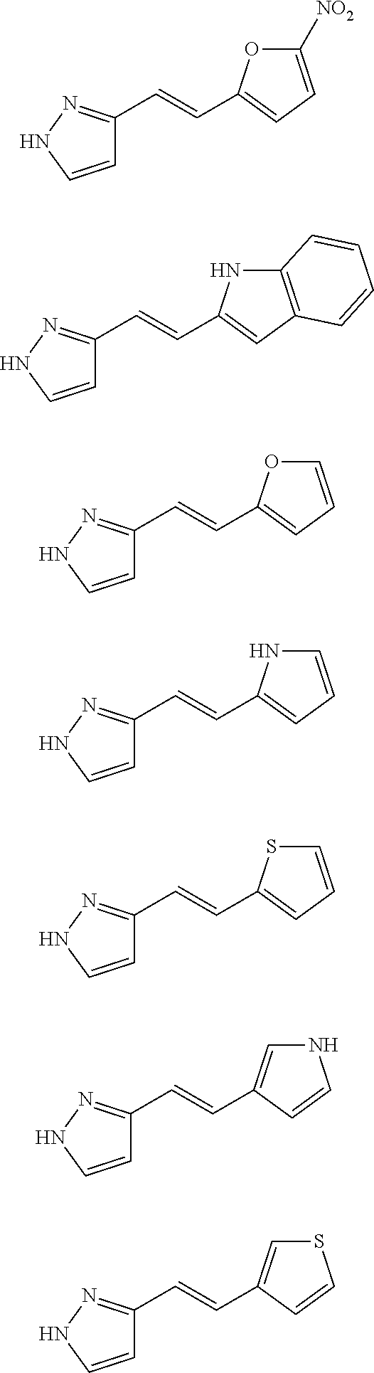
C(=CC1=CC=C([NO2])O1)C1=NNC=C1.C(=CC1=CC2=C(N1)C=CC=C2)C1=NNC=C1.C(=CC1=CC=CO1)C1=NNC=C1.C(=CC1=CC=CN1)C1=NNC=C1.C(=CC1=CC=CS1)C1=NNC=C1.C(=CC1=CNC=C1)C1=NNC=C1.C(=CC1=CSC=C1)C1=NNC=C1
